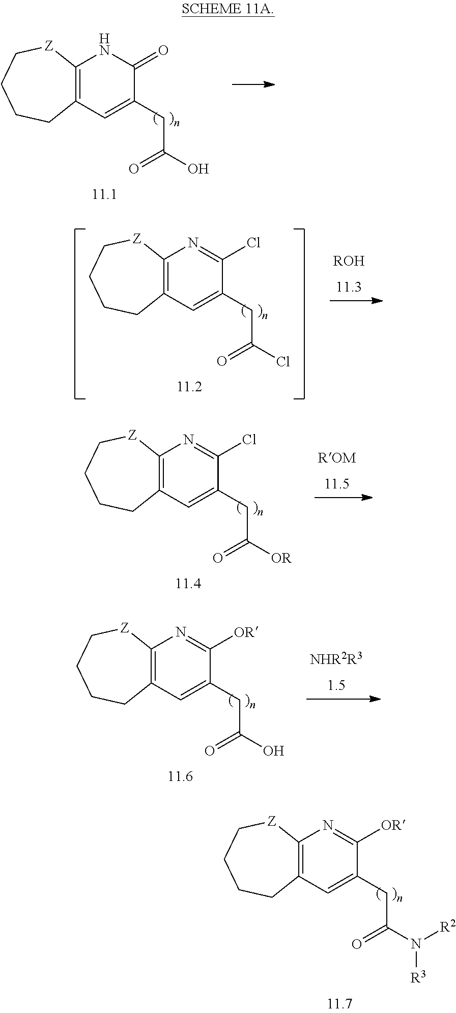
C12=C(C=C(CC(O)=O)C(=O)N1)CCCC[Z]2.C12=C(C=C(CC(Cl)=O)C(Cl)=N1)CCCC[Z]2.[ROH].C12=C(C=C(CC([OR])=O)C(Cl)=N1)CCCC[Z]2.[ROM].[NHR2R3].C12=C(C=C(CC(O)=O)C([OR])=N1)CCCC[Z]2.C12=C(C=C(CC(N([R2])[R3])=O)C([OR])=N1)CCCC[Z]2
